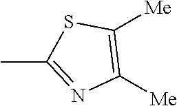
CC1=NC([Me])=C([Me])S1
